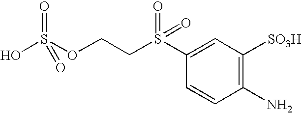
C1=C(S(CCOS(O)(=O)=O)(=O)=O)C=CC(N)=C1[SO3H]
